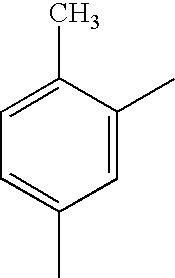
C1=C(C)C(C)=CC(C)=C1
